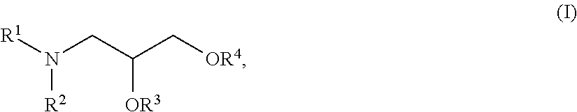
[R1]N(CC(C[OR4])[OR3])[R2]
